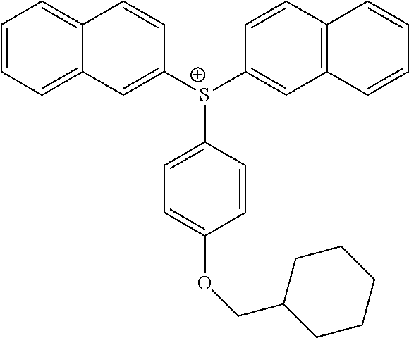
C1=CC=C2C(=C1)C=CC([S+](C1=CC3=C(C=C1)C=CC=C3)C1=CC=C(OCC3CCCCC3)C=C1)=C2
